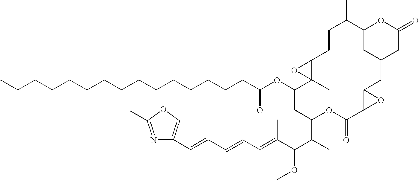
C12CC(CC(=O)O1)CC1C(O1)C(=O)OC(C(C(C(=CC=CC(=CC1=COC(C)=N1)C)C)OC)C)CC(OC(CCCCCCCCCCCCCCC)O)C1(C)C(CCC2C)O1
